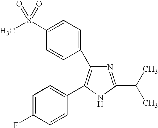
N1=C(C(C)C)NC(C2=CC=C(F)C=C2)=C1C1=CC=C(S(=O)(C)=O)C=C1
